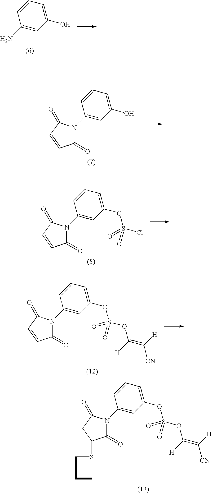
C1=CC(N)=CC(O)=C1.C1=CC(N2C(=O)C=CC2=O)=CC(O)=C1.C1=CC(N2C(=O)C=CC2=O)=CC(OS(=O)(=O)Cl)=C1.C1=CC=C(OS(OC(=C([CN])[H])[H])(=O)=O)C=C1N1C(=O)C=CC1=O.C1=CC(N2C(=O)C(SC)CC2=O)=CC(OS(OC(=C([CN])[H])[H])(=O)=O)=C1
